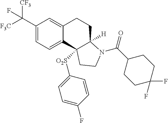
C(C1=CC=C2C(=C1)CCC1([H])C2([O2S]C2=CC=C(F)C=C2)CCN1C(=O)C1CCC(F)(F)CC1)([F3C])([CF3])F
